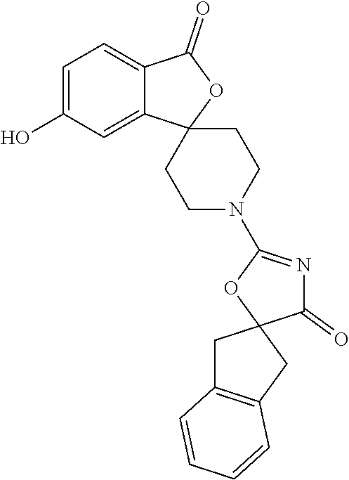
C1=C(O)C=C2C(=C1)C(=O)OC21CCN(C2=NC(=O)C3(CC4=C(C3)C=CC=C4)O2)CC1
